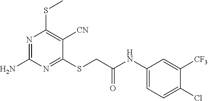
N1=C(N)N=C(SCC(NC2=CC=C(Cl)C([CF3])=C2)=O)C([CN])=C1SC
